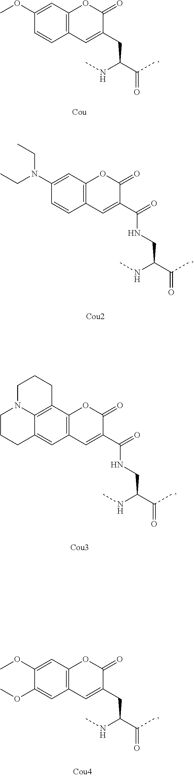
C12=C(C=C(OC)C=C1)OC(=O)C(CC(NC)C(C)=O)=C2.C12=C(C=C(N(CC)CC)C=C1)OC(=O)C(C(NCC(NC)C(C)=O)=O)=C2.C12=C(C3=C4C(=C1)CCCN4CCC3)OC(=O)C(C(NCC(NC)C(C)=O)=O)=C2.C12=C(C=C(OC)C(OC)=C1)OC(=O)C(CC(NC)C(C)=O)=C2
